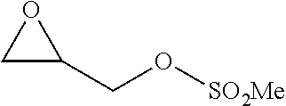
C1C(CO[SO2Me])O1
